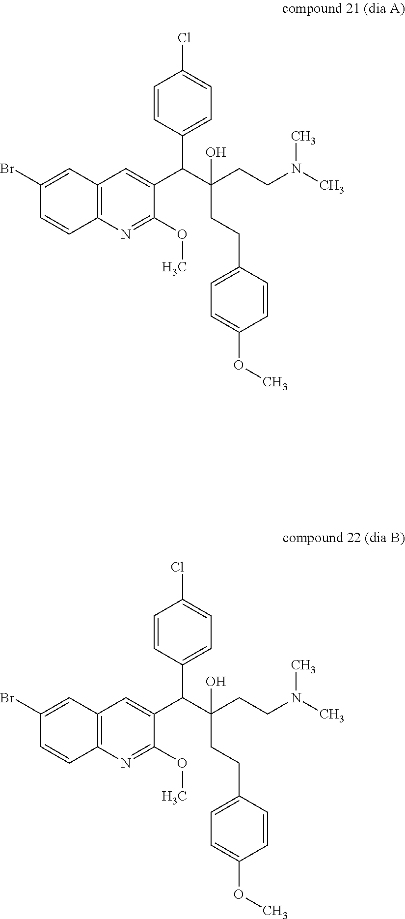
C1(Br)=CC2=C(C=C1)N=C(OC)C(C(C(CCN(C)C)(CCC1=CC=C(OC)C=C1)O)C1=CC=C(Cl)C=C1)=C2.C1(Br)=CC2=C(C=C1)N=C(OC)C(C(C(CCN(C)C)(CCC1=CC=C(OC)C=C1)O)C1=CC=C(Cl)C=C1)=C2
